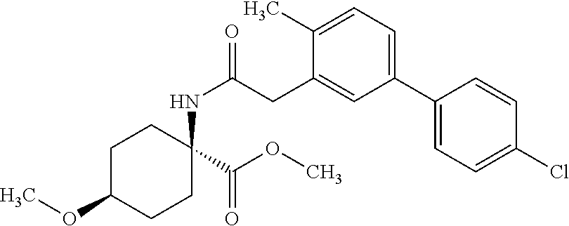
C1C(OC)CCC(NC(CC2=CC(C3=CC=C(Cl)C=C3)=CC=C2C)=O)(C(OC)=O)C1
